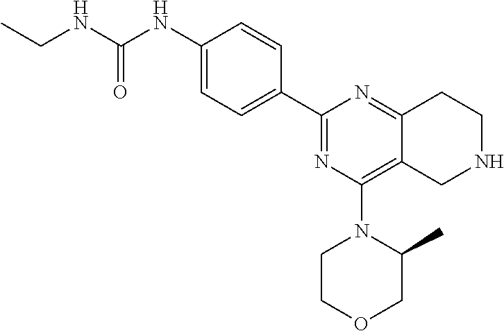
C1(NC(NCC)=O)=CC=C(C2=NC(N3CCOCC3C)=C3C(=N2)CCNC3)C=C1
